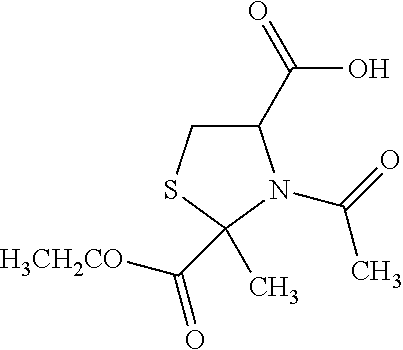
OC(C1CSC(C)(C([H3CH2CO])=O)N1C(=O)C)=O
